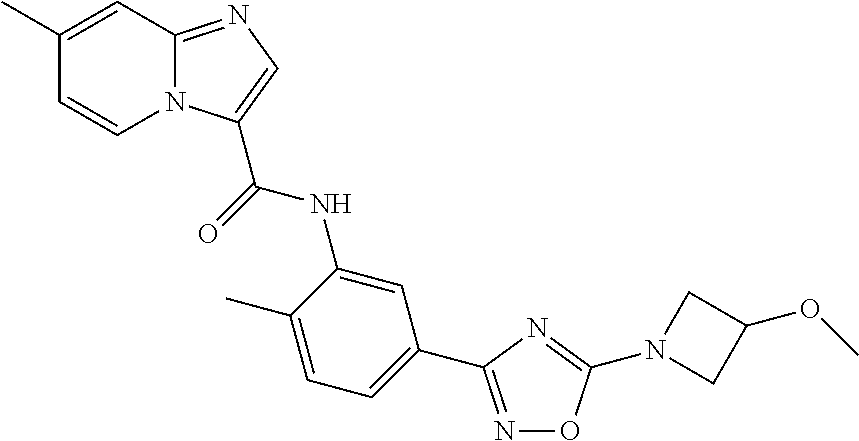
N1=C(C2=CC=C(C)C(NC(=O)C3=CN=C4N3C=CC(C)=C4)=C2)N=C(N2CC(OC)C2)O1
